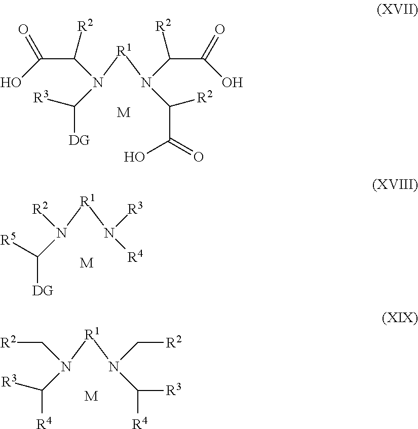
C(C([R2])N([R1]N(C(C(=O)O)[R2])C([R2])C(=O)O)C([DG])[R3])(=O)O.[M].[R2]N([R1]N([R3])[R4])C([DG])[R5].[M].C(N([R1]N(C[R2])C([R4])[R3])C([R4])[R3])[R2].[M]
